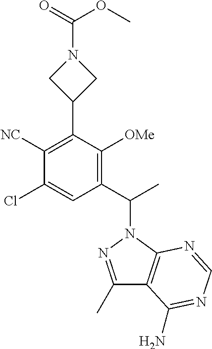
C1(C(C)N2N=C(C)C3=C2N=CN=C3N)=C([OMe])C(C2CN(C(OC)=O)C2)=C([NC])C(Cl)=C1
